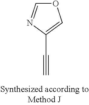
O1C=NC(C#C)=C1
